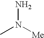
NN([Me])C
